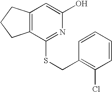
C12=C(C=C(O)N=C1SCC1=C(Cl)C=CC=C1)CCC2
